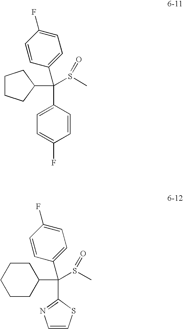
C(C1=CC=C(F)C=C1)(C1=CC=C(F)C=C1)(S(C)=O)C1CCCC1.C1CC(C(C2=CC=C(F)C=C2)(S(C)=O)C2=NC=CS2)CCC1
